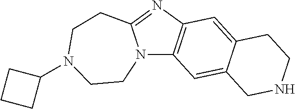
N12C3=C(N=C1CCN(C1CCC1)CC2)C=C1C(=C3)CNCC1
